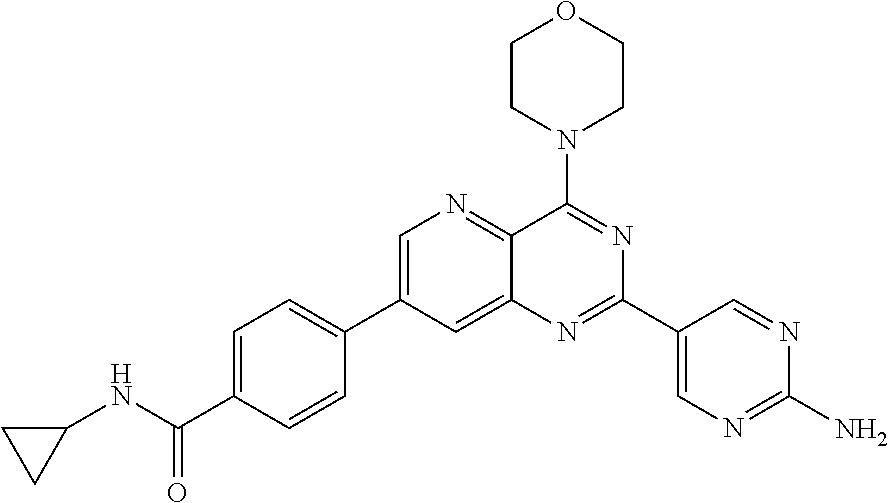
C1=C(C(NC2CC2)=O)C=CC(C2=CN=C3C(=C2)N=C(C2=CN=C(N)N=C2)N=C3N2CCOCC2)=C1
